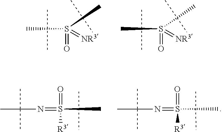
CS(C)(=O)=[NR3].CS(C)(=O)=[NR3].O=S(C)(=NC(C)(C)C)[R3].O=S(C)(=NC(C)(C)C)[R3]
